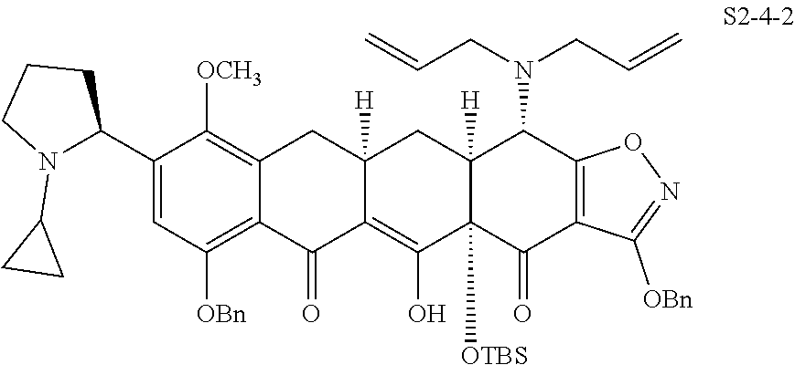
C1(C2N(C3CC3)CCC2)=CC([OBn])=C2C(=C1[OCH3])CC1([H])C(=C(O)C3([OTBS])C([H])(C1)C(N(CC=C)CC=C)C1=C(C3=O)C([OBn])=NO1)C2=O
